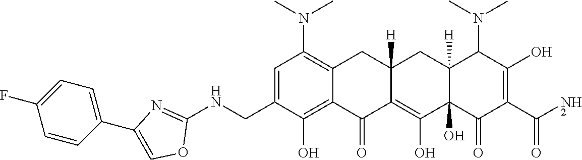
C1=C(CNC2=NC(C3=CC=C(F)C=C3)=CO2)C(O)=C2C(=C1N(C)C)CC1([H])C(=C(O)C3(O)C([H])(C1)C(N(C)C)C(O)=C(C(N)=O)C3=O)C2=O
